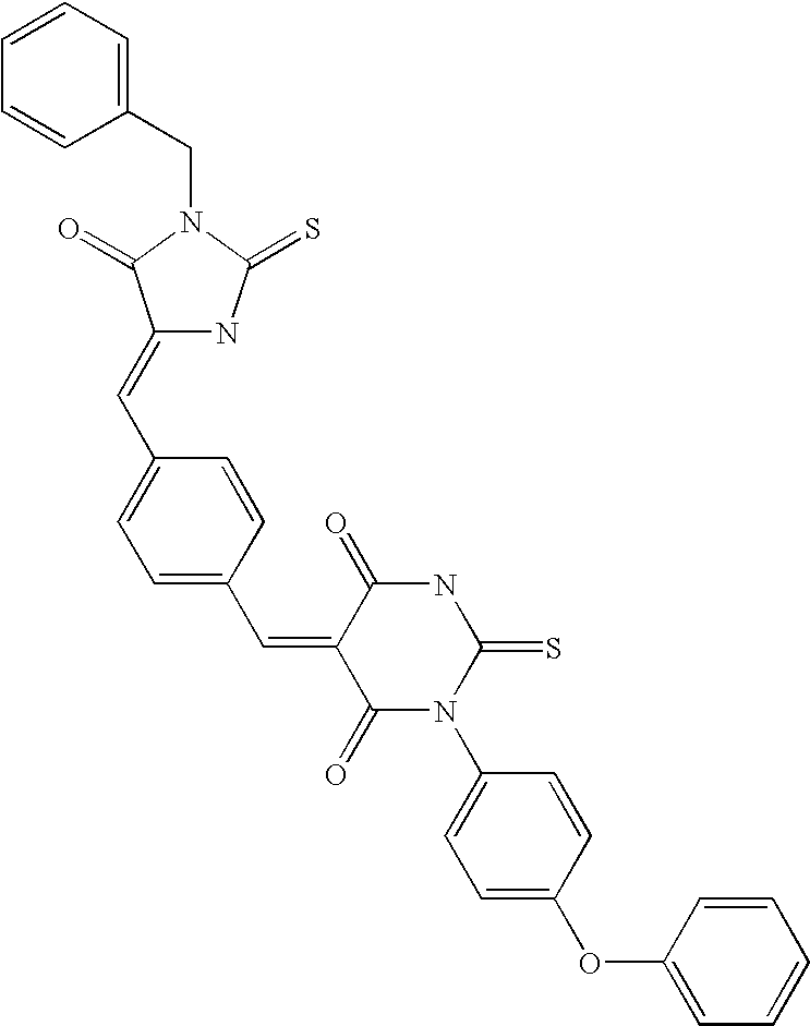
C(N1C(=O)C(=CC2=CC=C(C=C3C(=O)N(C4=CC=C(OC5=CC=CC=C5)C=C4)C(=S)NC3=O)C=C2)NC1=S)C1=CC=CC=C1
